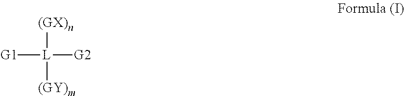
[(GX)n][L]([G2])([G1])[(GY)m]
